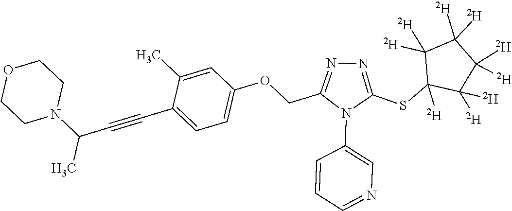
C1=C(C)C(C#CC(N2CCOCC2)C)=CC=C1OCC1=NN=C(SC2([D])C([D])([D])C([D])([D])C([D])([D])C2([D])[D])N1C1=CN=CC=C1
